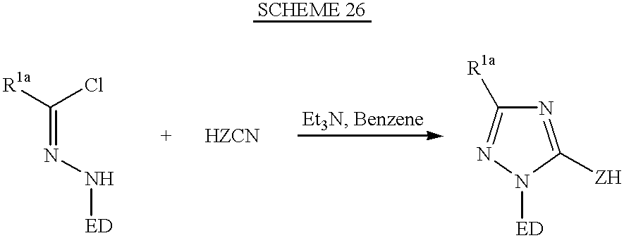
[R1a]C(Cl)=NN[ED].N1=C([ZH])N([ED])N=C1[R1a]
